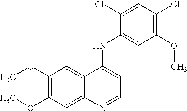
C1(OC)=C(OC)C=C2C(=C1)C(NC1=CC(OC)=C(Cl)C=C1Cl)=CC=N2
